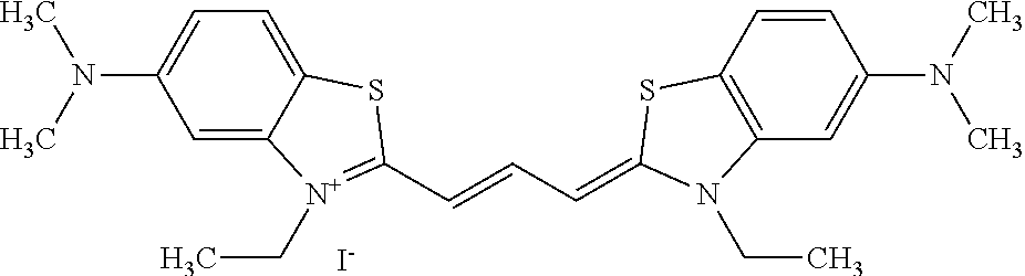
C1=C2C(=CC=C1N(C)C)SC(C=CC=C1SC3=C(C=C(N(C)C)C=C3)N1CC)=[N+]2CC.[I-]
